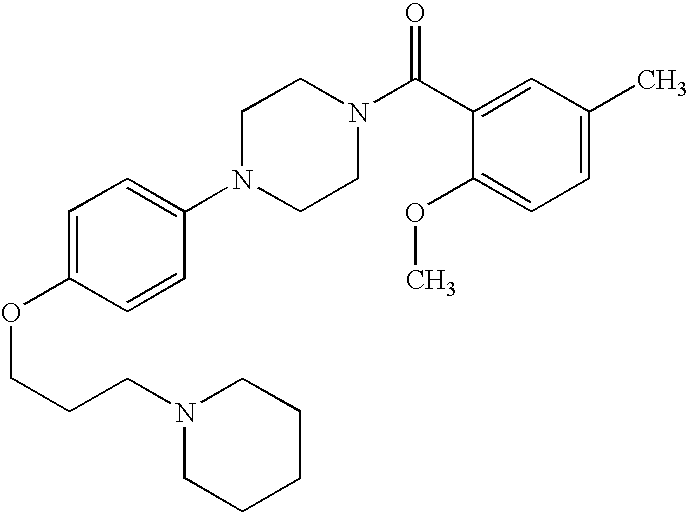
C(COC1=CC=C(N2CCN(C(C3=CC(C)=CC=C3OC)=O)CC2)C=C1)CN1CCCCC1
